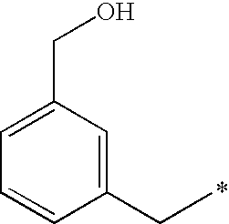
C1(CC)=CC(CO)=CC=C1
